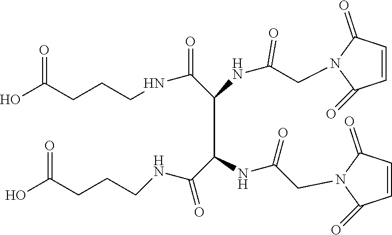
C(O)(CCCNC(=O)C(NC(CN1C(=O)C=CC1=O)=O)C(C(NCCCC(O)=O)=O)NC(CN1C(=O)C=CC1=O)=O)=O
